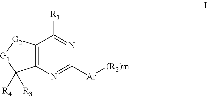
C12=C(N=C([Ar][(R2)m])N=C1[R1])C([R3])([R4])[G1][G2]2
